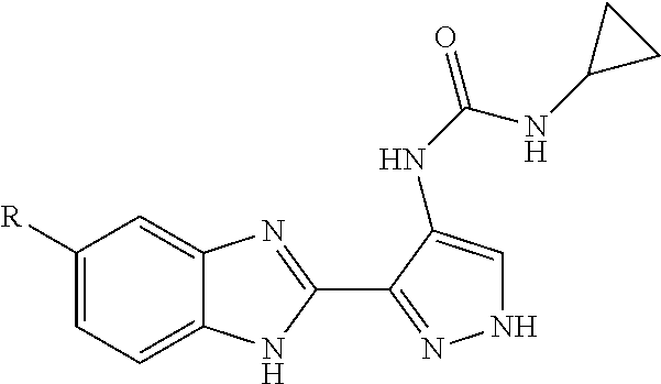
C1([R])=CC=C2C(=C1)N=C(C1=NNC=C1NC(=O)NC1CC1)N2
